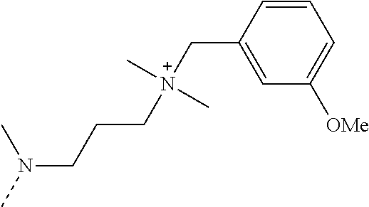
N(CCC[N+](CC1=CC([OMe])=CC=C1)(C)C)(C)C
